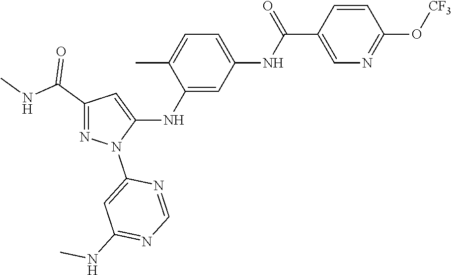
C1(C(NC)=O)=NN(C2=CC(NC)=NC=N2)C(NC2=CC(NC(C3=CN=C(O[CF3])C=C3)=O)=CC=C2C)=C1
